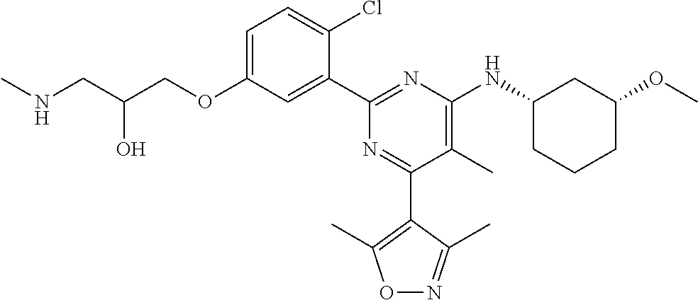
C1=C(OCC(CNC)O)C=C(C2=NC(NC3CCCC(OC)C3)=C(C)C(C3=C(C)ON=C3C)=N2)C(Cl)=C1
